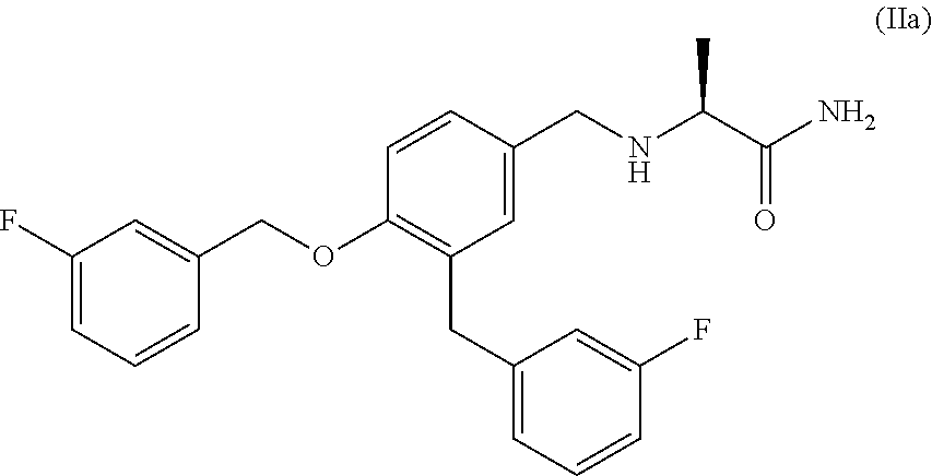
C1(COC2=C(CC3=CC=CC(F)=C3)C=C(CNC(C(N)=O)C)C=C2)=CC(F)=CC=C1
